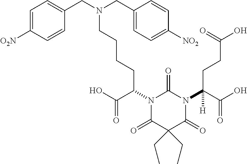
C1=C([O2N])C=CC(CN(CC2=CC=C([NO2])C=C2)CCCCC(N2C(=O)N(C(C(=O)O)(CCC(O)=O)[H])C(=O)C(CC)(CC)C2=O)C(O)=O)=C1
